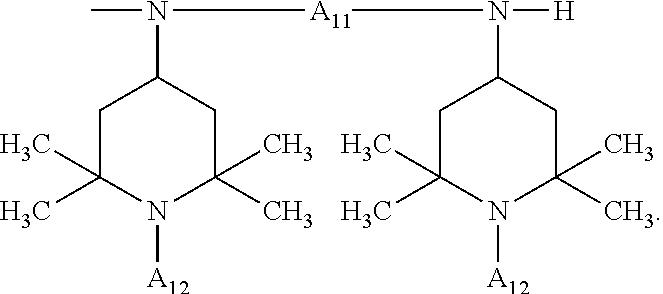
N([A11]N([H])C1CC(C)(C)N([A12])C(C)(C)C1)(C1CC(C)(C)N([A12])C(C)(C)C1)C
